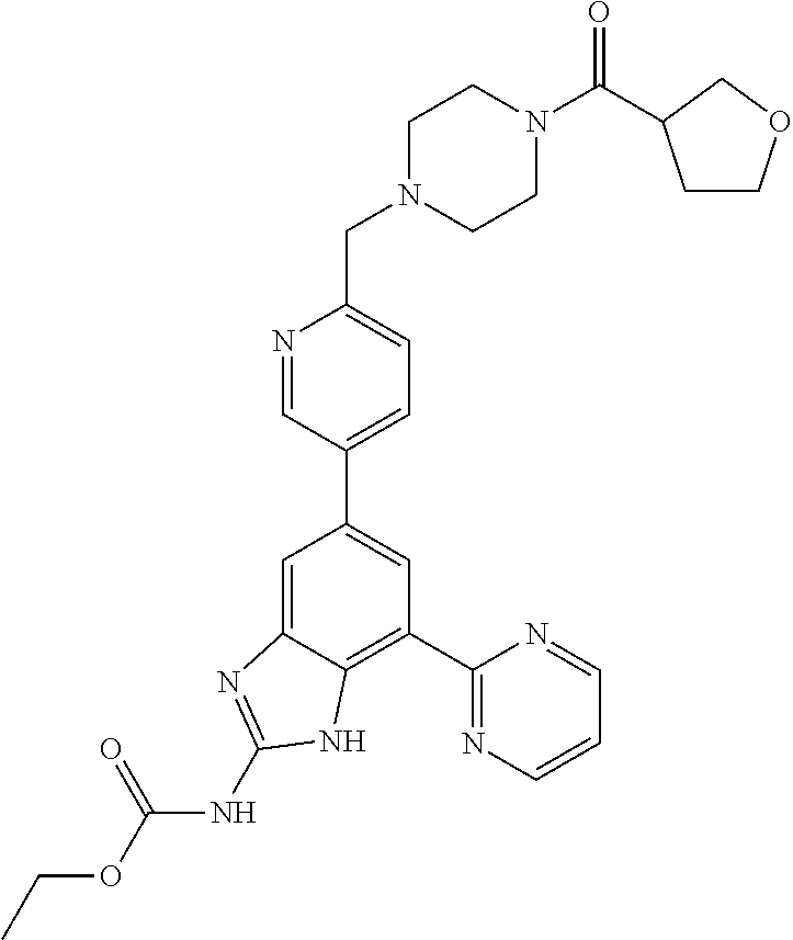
C1(C2=NC=CC=N2)=C2C(=CC(C3=CC=C(CN4CCN(C(=O)C5CCOC5)CC4)N=C3)=C1)N=C(NC(OCC)=O)N2
